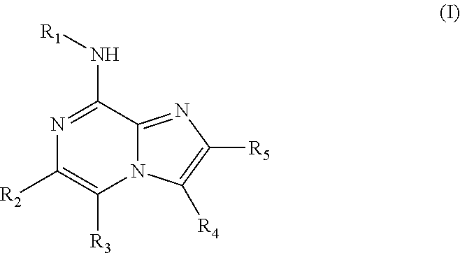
C1([R2])=C([R3])N2C(=NC([R5])=C2[R4])C(N[R1])=N1
